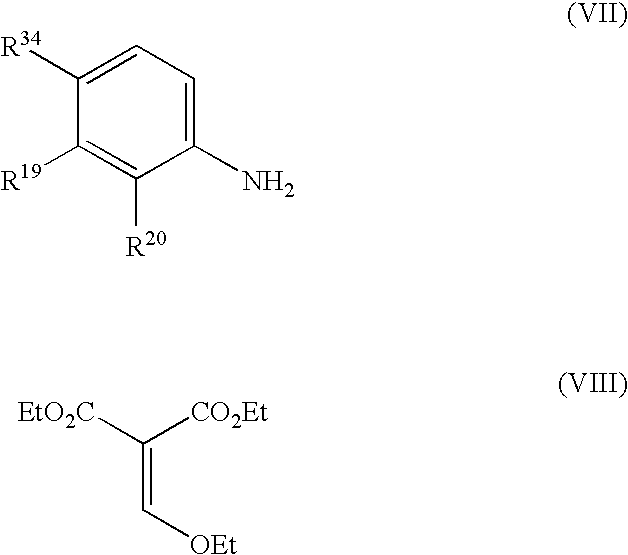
C1([R34])=CC=C(N)C([R20])=C1[R19].C(=C([EtO2C])[CO2Et])[OEt]
